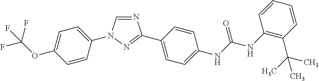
C1=C(N2C=NC(C3=CC=C(NC(NC4=C(C(C)(C)C)C=CC=C4)=O)C=C3)=N2)C=CC(OC(F)(F)F)=C1
